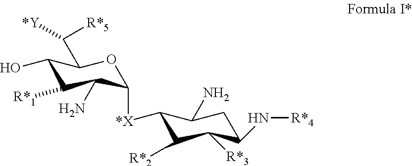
C1(O)C([R*1])C(N)C([*X]C2C([R*2])C([R*3])C(N[R*4])CC2N)OC1C([R*5])[*Y]
